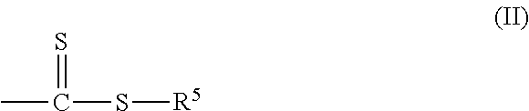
CC(S[R5])=S
